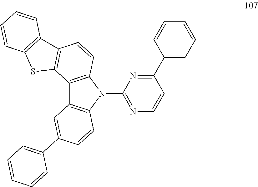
C12=C(N(C3=NC=CC(C4=CC=CC=C4)=N3)C3=C1C=C(C1=CC=CC=C1)C=C3)C=CC1=C2SC2=C1C=CC=C2
